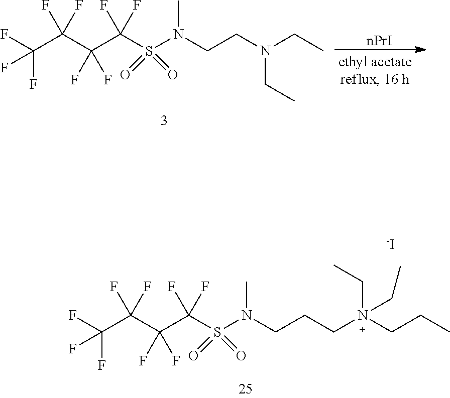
[nPrI].C(C(C(C(S(N(CCN(CC)CC)C)(=O)=O)(F)F)(F)F)(F)F)(F)(F)F.C(C(C(C(S(N(CCCN(CCC)(CC)CC)C)(=O)=O)(F)F)(F)F)(F)F)(F)(F)F.[-I]
